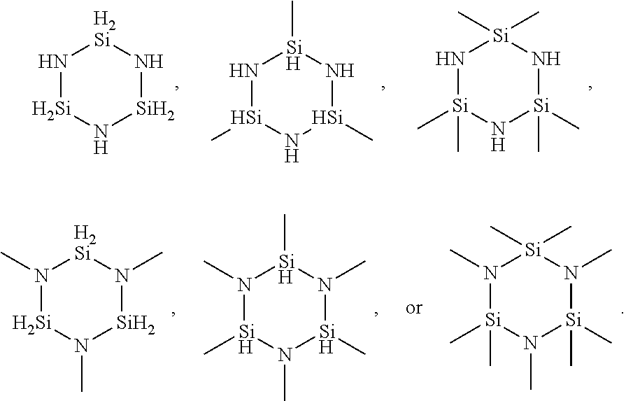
N1(C)[Si]N(C)[Si]N(C)[H2Si]1.N1(C)[Si](C)(C)N(C)[Si](C)(C)N(C)[Si]1(C)C.N1(C)[Si](C)N(C)[Si](C)N(C)[Si]1C.N1[Si]N[Si]N[H2Si]1.N1[Si](C)N[Si](C)N[Si]1C.N1[Si](C)(C)N[Si](C)(C)N[Si]1(C)C
